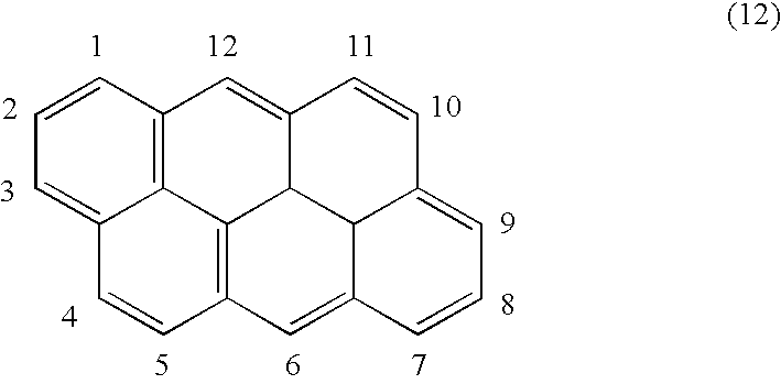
C12=C3C=CC=C1C=CC1=C2C2C4C(=C1)C=CC=C4C=CC2=C3
